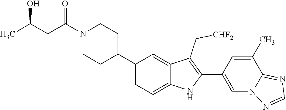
N1(C(CC(C)O)=O)CCC(C2=CC=C3C(=C2)C(C[CHF2])=C(C2=CN4C(=NC=N4)C(C)=C2)N3)CC1
